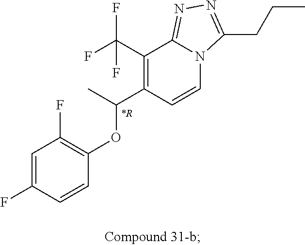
C1=C(F)C=CC(OC(C)C2=C(C(F)(F)F)C3=NN=C(CCC)N3C=C2)=C1F
